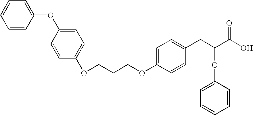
C1=CC(OC2=CC=C(OCCCOC3=CC=C(CC(OC4=CC=CC=C4)C(O)=O)C=C3)C=C2)=CC=C1
